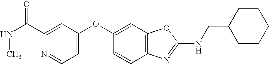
CNC(=O)C1=CC(OC2=CC3=C(C=C2)N=C(NCC2CCCCC2)O3)=CC=N1
